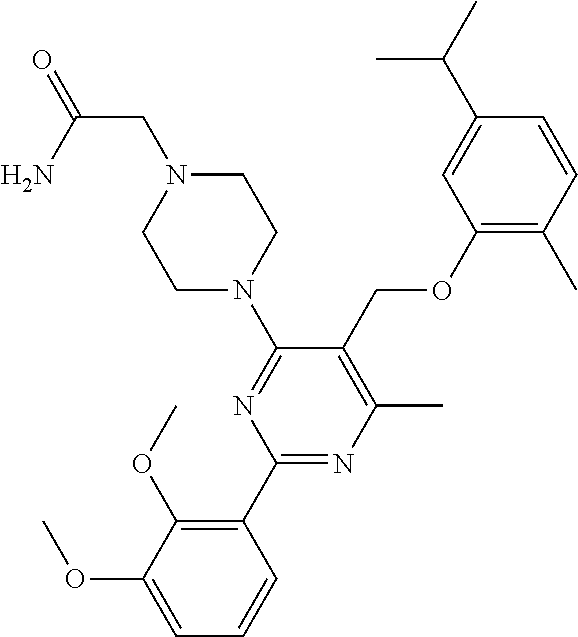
C1(OCC2=C(C)N=C(C3=C(OC)C(OC)=CC=C3)N=C2N2CCN(CC(=O)N)CC2)=C(C)C=CC(C(C)C)=C1
